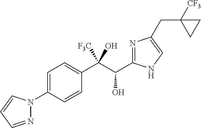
C1=C(N2N=CC=C2)C=CC(C(C(C2=NC(CC3([CF3])CC3)=CN2)O)([F3C])O)=C1
